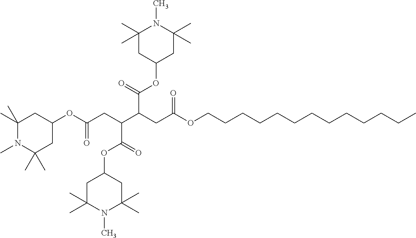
C1(C)(C)N(C)C(C)(C)CC(OC(CC(C(CC(OCCCCCCCCCCCCC)=O)C(=O)OC2CC(C)(C)N(C)C(C)(C)C2)C(=O)OC2CC(C)(C)N(C)C(C)(C)C2)=O)C1
